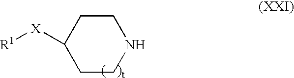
C1C([X][R1])CCNC1
